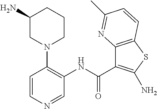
C1(N)CN(C2=C(NC(C3=C(N)SC4=C3N=C(C)C=C4)=O)C=NC=C2)CCC1
